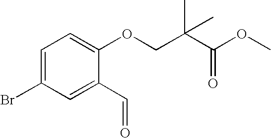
C1=C(Br)C=C(C=O)C(OCC(C)(C(=O)OC)C)=C1
